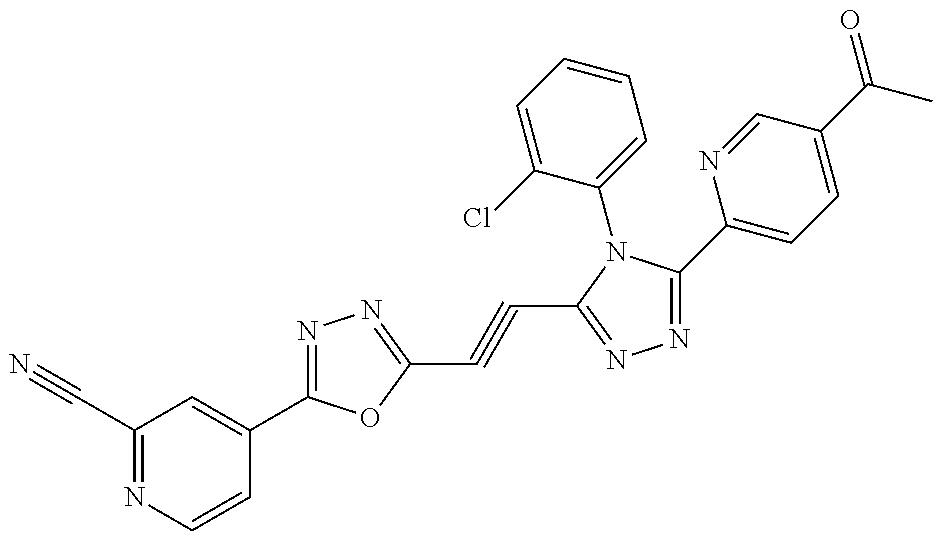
C1(C#N)=NC=CC(C2=NN=C(C#CC3=NN=C(C4=CC=C(C(C)=O)C=N4)N3C3=CC=CC=C3Cl)O2)=C1
